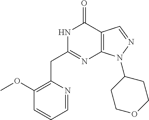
N1C(CC2=C(OC)C=CC=N2)=NC2=C(C1=O)C=NN2C1CCOCC1
